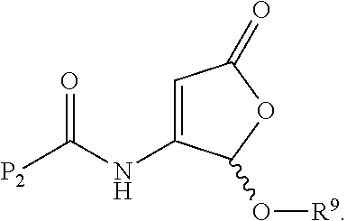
[P2]C(NC1=CC(=O)OC1O[R9])=O
